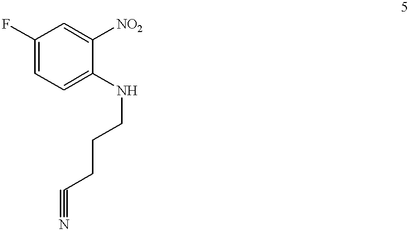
C1(F)=CC=C(NCCCC#N)C([NO2])=C1
